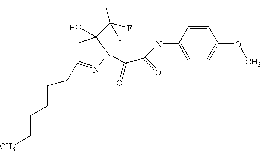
C1C(CCCCCC)=NN(C(=O)C(=O)NC2=CC=C(OC)C=C2)C1(C(F)(F)F)O
